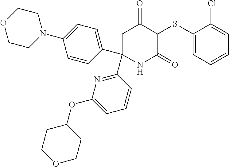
C1(SC2C(=O)CC(C3=NC(OC4CCOCC4)=CC=C3)(C3=CC=C(N4CCOCC4)C=C3)NC2=O)=CC=CC=C1Cl
